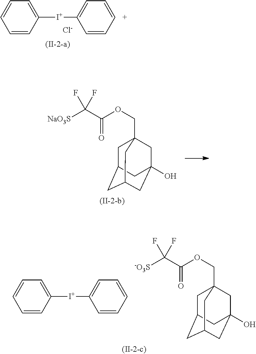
C1=CC([I+]C2=CC=CC=C2)=CC=C1.[Cl-].C1C2CC3CC(O)(CC1(COC(=O)C([NaO3S])(F)F)C3)C2.C1=CC([I+]C2=CC=CC=C2)=CC=C1.C1C2CC3CC(O)(CC1(COC(=O)C([-O3S])(F)F)C3)C2
